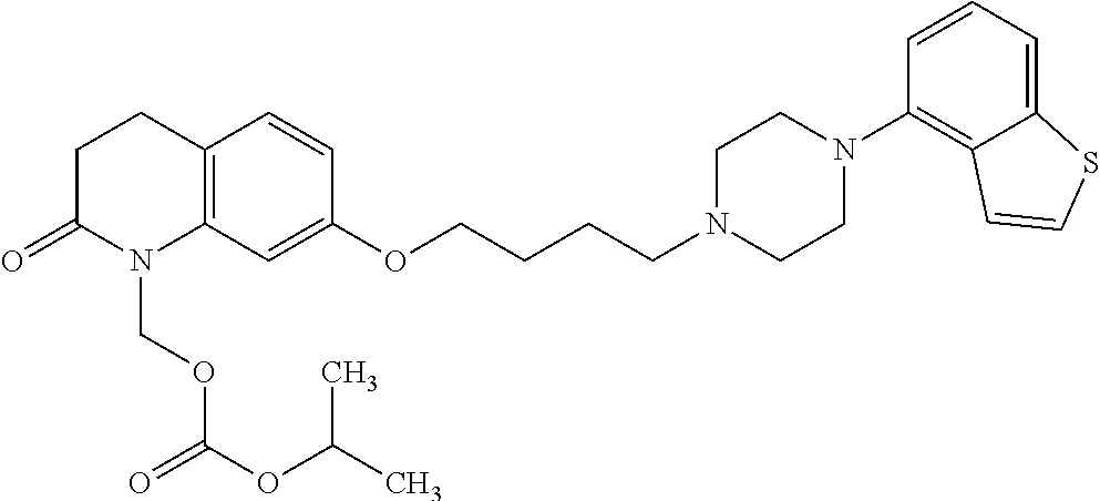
C1C(=O)N(COC(OC(C)C)=O)C2=C(C1)C=CC(OCCCCN1CCN(C3=C4C(=CC=C3)SC=C4)CC1)=C2
